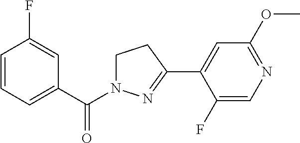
C1=CC=C(C(N2CCC(C3=CC(OC)=NC=C3F)=N2)=O)C=C1F
